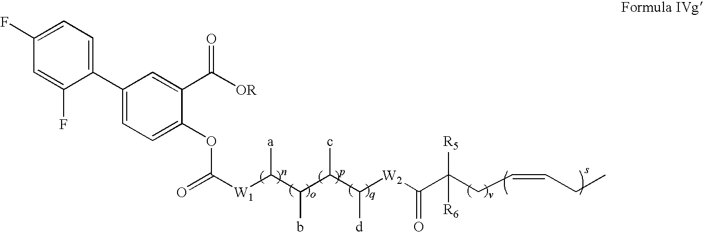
C(CC=CCC)([R5])([R6])C(=O)[W2]C(C(C(C([W1]C(OC1=CC=C(C2=CC=C(F)C=C2F)C=C1C([OR])=O)=O)[a])b)c)[d]
